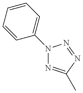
N1(C2=CC=CC=C2)N=C(C)N=N1
